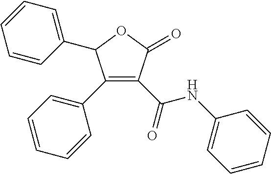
C1=CC(C2C(C3=CC=CC=C3)=C(C(=O)NC3=CC=CC=C3)C(=O)O2)=CC=C1
